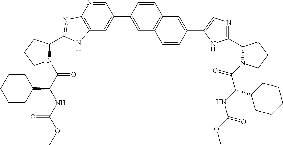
C12=C(N=CC(C3=CC4=C(C=C3)C=C(C3=CN=C(C5N(C(C(NC(=O)OC)C6CCCCC6)=O)CCC5)N3)C=C4)=C1)N=C(C1N(C(C(NC(OC)=O)C3CCCCC3)=O)CCC1)N2
